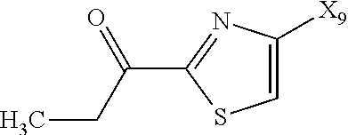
C1=C([X9])N=C(C(CC)=O)S1
